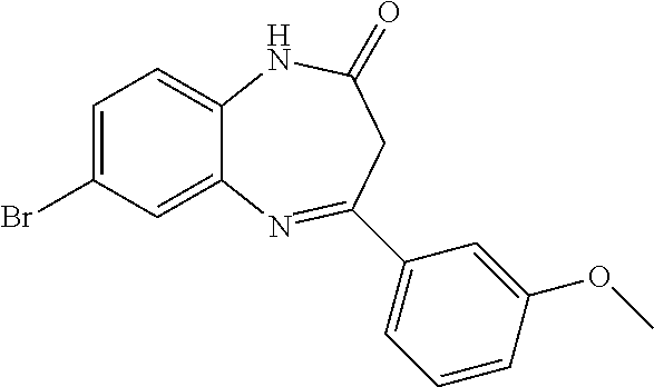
C12=CC=C(Br)C=C1N=C(C1=CC=CC(OC)=C1)CC(=O)N2
